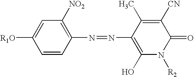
C1=CC(N=NC2=C(O)N([R2])C(=O)C([CN])=C2C)=C([NO2])C=C1[R1O]
